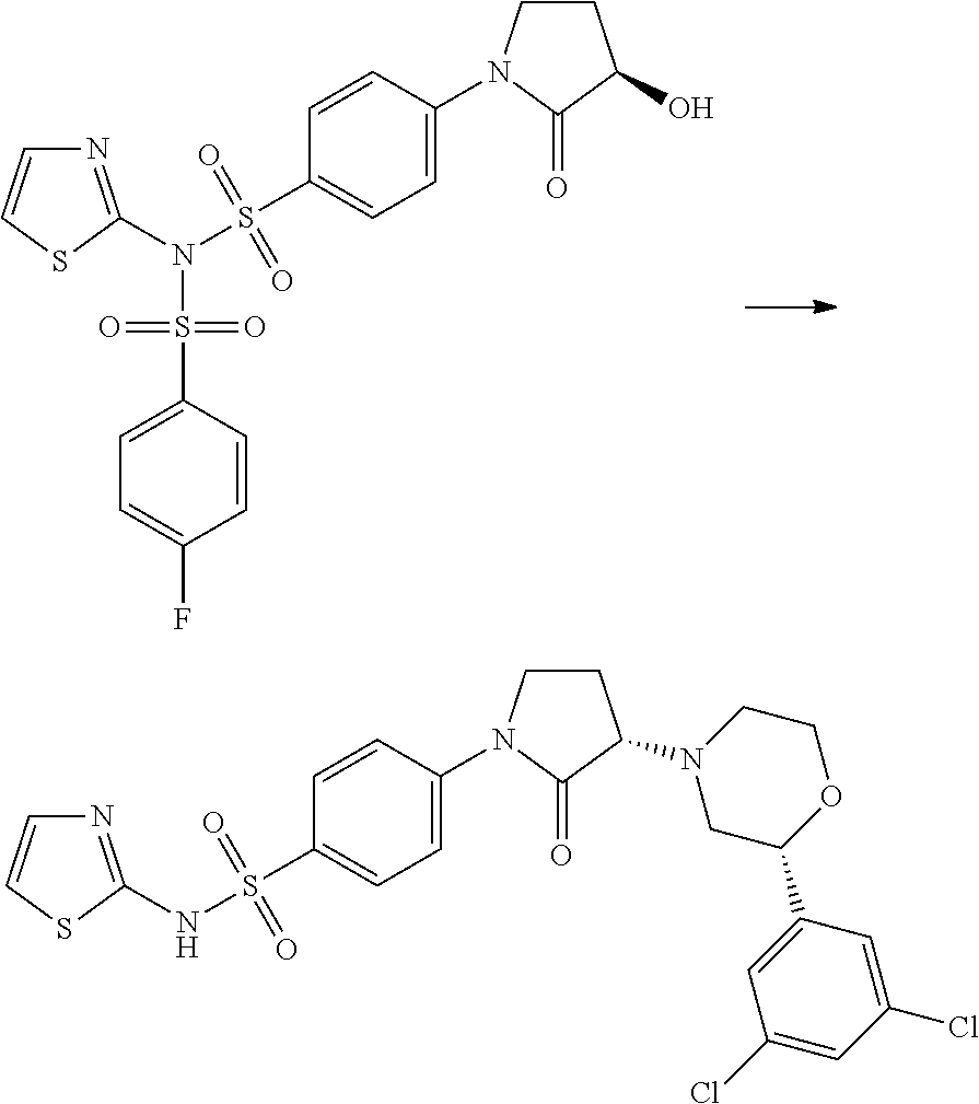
C1=C(S(N(S(C2=CC=C(N3CCC(O)C3=O)C=C2)(=O)=O)C2=NC=CS2)(=O)=O)C=CC(F)=C1.N(S(C1=CC=C(N2CCC(N3CC(C4=CC(Cl)=CC(Cl)=C4)OCC3)C2=O)C=C1)(=O)=O)C1=NC=CS1
